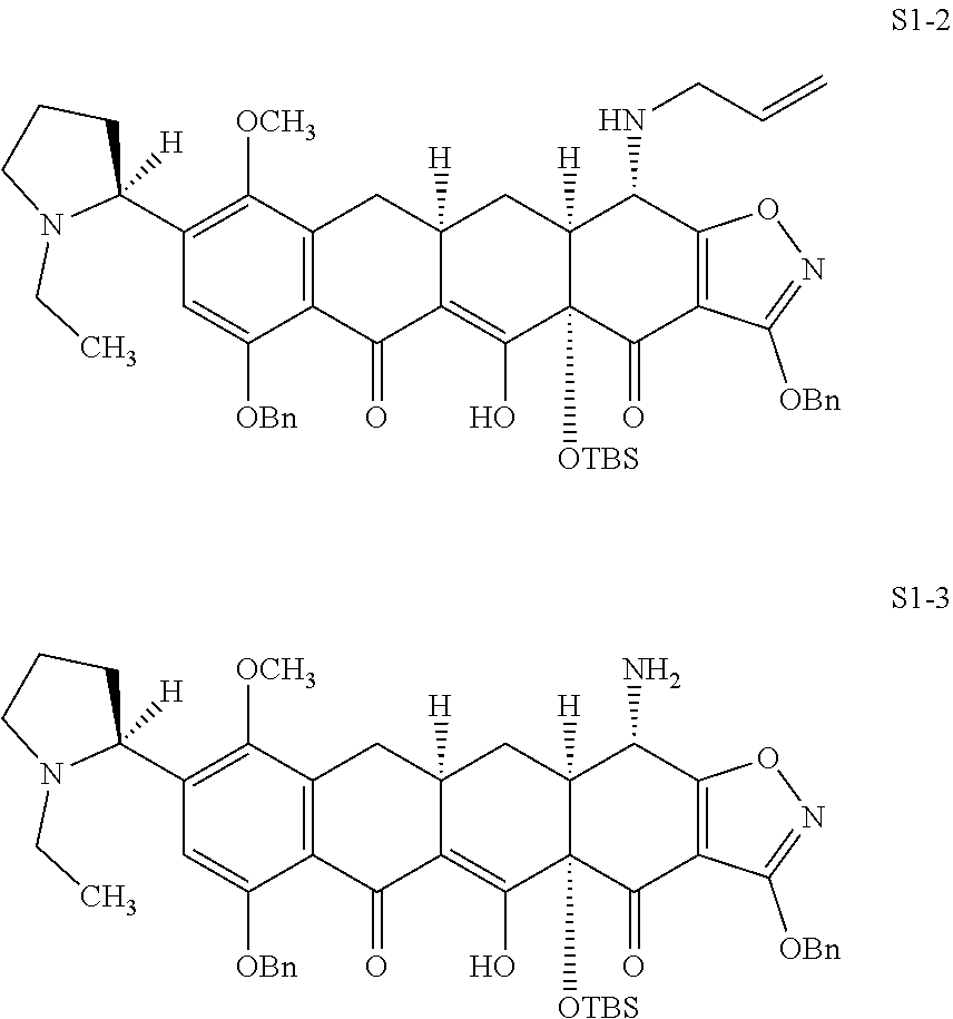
C1(C2([H])CCCN2CC)=C([OCH3])C2=C(C([OBn])=C1)C(=O)C1=C(O)C3([OTBS])C([H])(CC1([H])C2)C(NCC=C)C1=C(C3=O)C([OBn])=NO1.C1(C2([H])CCCN2CC)=C([OCH3])C2=C(C([OBn])=C1)C(=O)C1=C(O)C3([OTBS])C([H])(CC1([H])C2)C(N)C1=C(C3=O)C([OBn])=NO1
